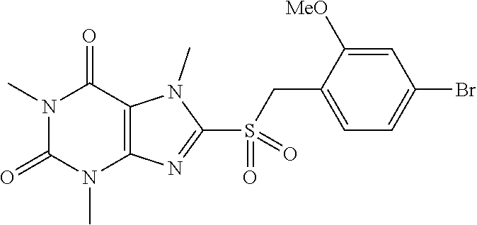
N1(C)C(=O)N(C)C2=C(C1=O)N(C)C(S(=O)(CC1=CC=C(Br)C=C1[MeO])=O)=N2
